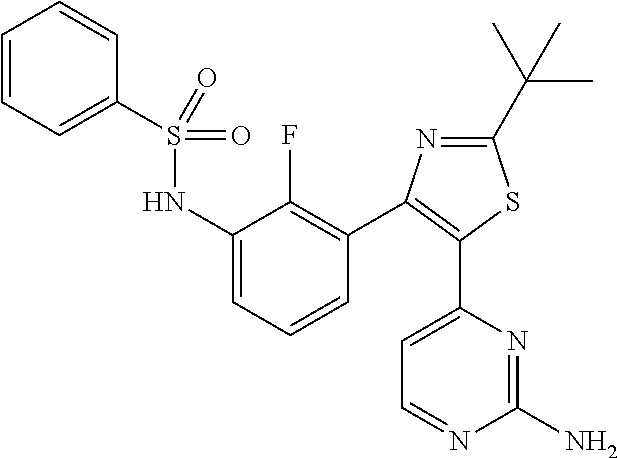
C1=CC=C(S(NC2=CC=CC(C3=C(C4=CC=NC(N)=N4)SC(C(C)(C)C)=N3)=C2F)(=O)=O)C=C1
